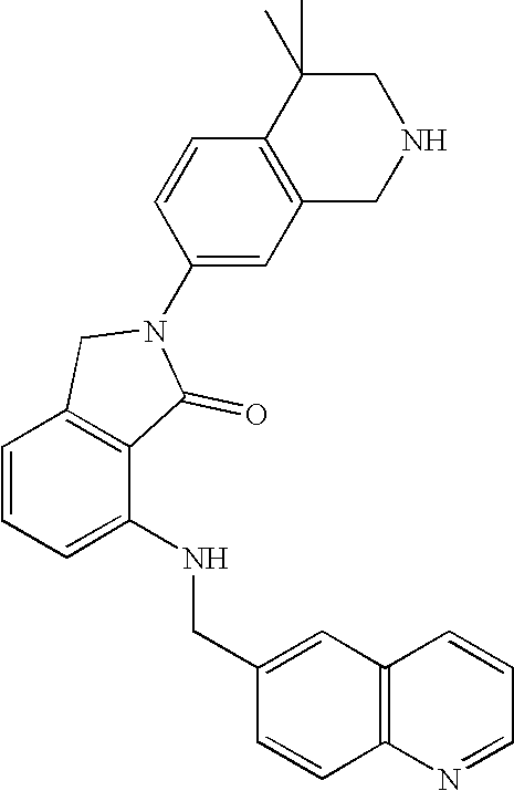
C1=CC=C(NCC2=CC3=C(C=C2)N=CC=C3)C2=C1CN(C1=CC3=C(C=C1)C(C)(C)CNC3)C2=O
